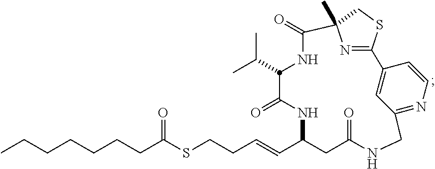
O=C1NC(C=CCCSC(CCCCCCC)=O)CC(=O)NCC2=NC=CC(=C2)C2=NC(C)(C(=O)NC1C(C)C)CS2
